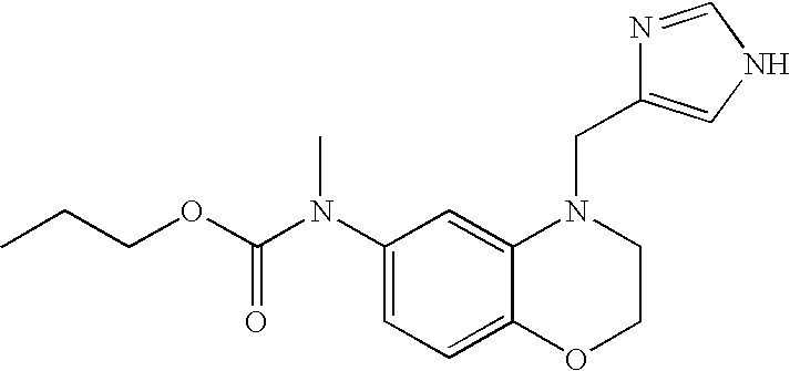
C1(N(C(OCCC)=O)C)=CC=C2C(=C1)N(CC1=CNC=N1)CCO2
